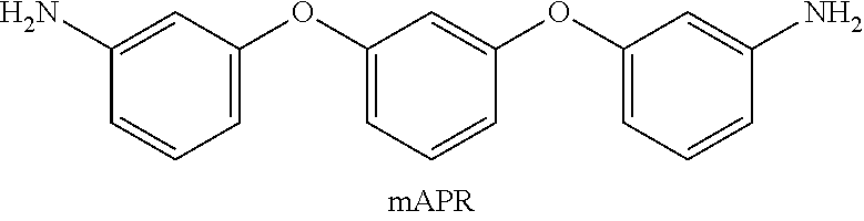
C1=C(OC2=CC=CC(OC3=CC=CC(N)=C3)=C2)C=C(N)C=C1
